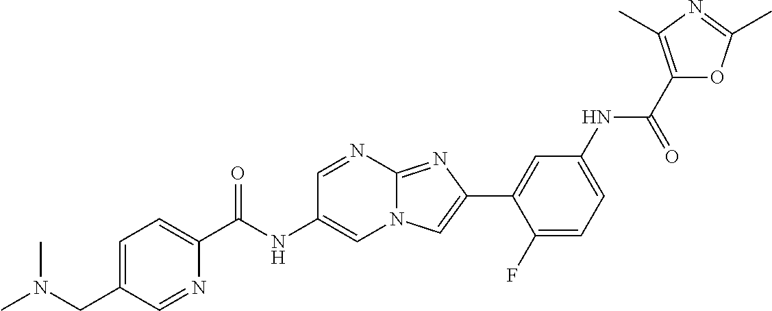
C1=NC2=NC(C3=CC(NC(C4=C(C)N=C(C)O4)=O)=CC=C3F)=CN2C=C1NC(=O)C1=CC=C(CN(C)C)C=N1
